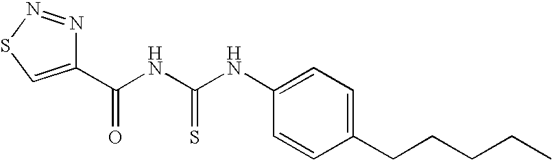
C1(C(NC(NC2=CC=C(CCCCC)C=C2)=S)=O)=CSN=N1
